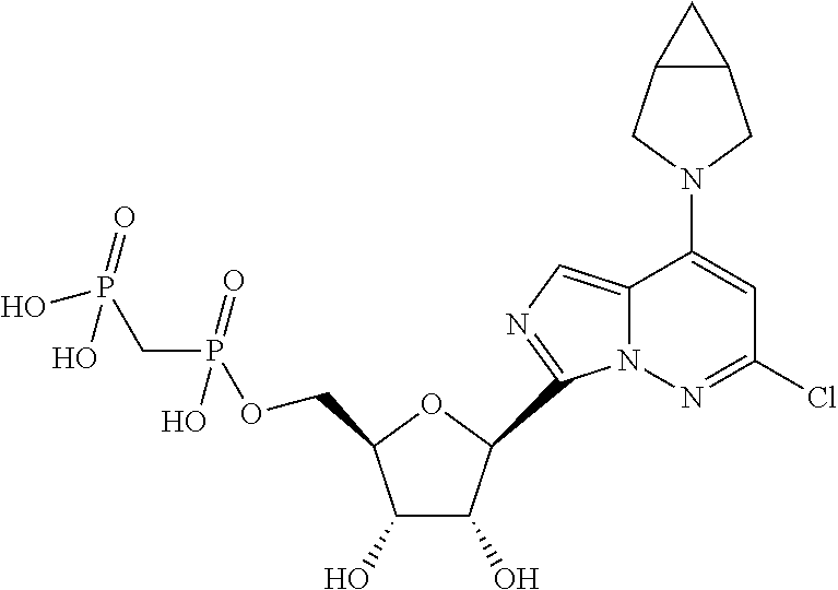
C1(O)C(O)C(C2=NC=C3N2N=C(Cl)C=C3N2CC3C(C2)C3)OC1COP(CP(O)(=O)O)(=O)O
